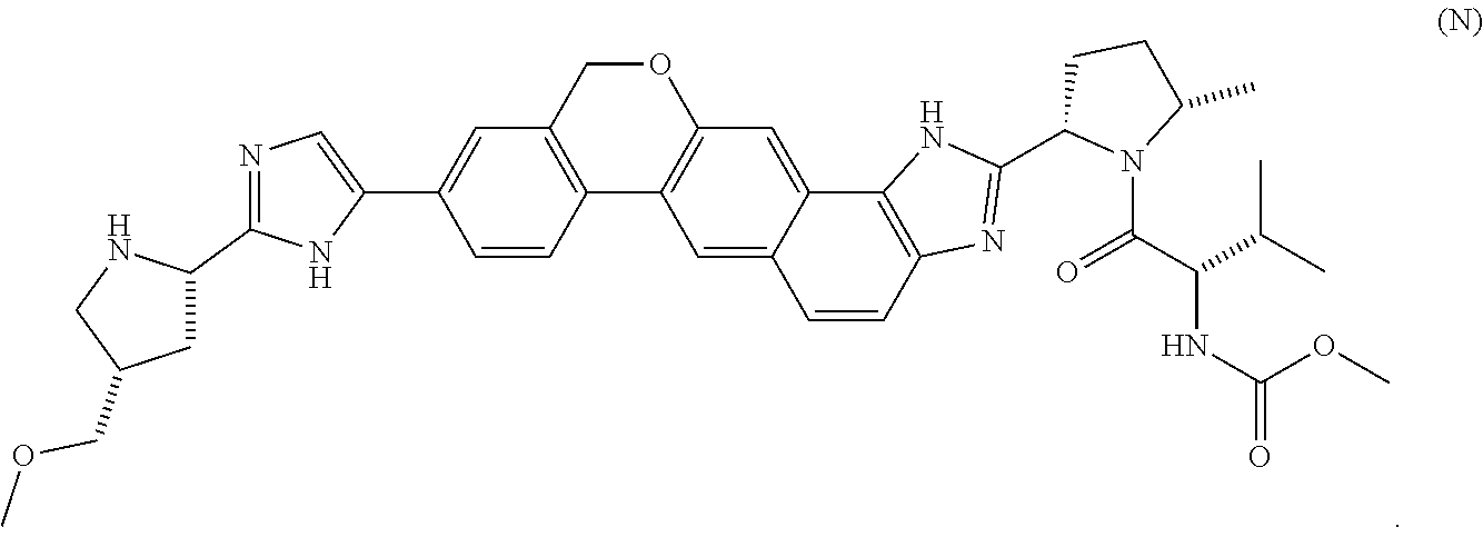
O1CC2=C(C3=C1C=C1C(=C3)C=CC3=C1NC(C1N(C(C(C(C)C)NC(=O)OC)=O)C(C)CC1)=N3)C=CC(C1=CN=C(C3NCC(COC)C3)N1)=C2
